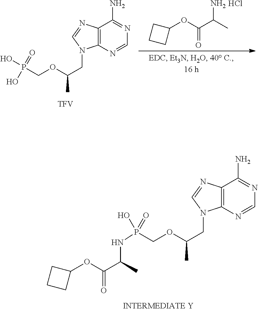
C12=C(N=CN=C1N)N(CC(C)OCP(O)(=O)NC(C(OC1CCC1)=O)C)C=N2.Cl.[TFV].C12=C(N=CN=C1N)N(CC(C)OCP(=O)(O)O)C=N2.O(C(C(C)N)=O)C1CCC1
